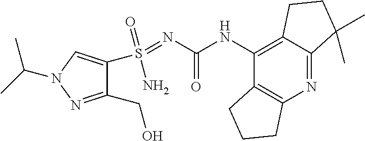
C1(CO)=NN(C(C)C)C=C1S(=NC(NC1=C2C(=NC3=C1CCC3)C(C)(C)CC2)=O)(=O)N
